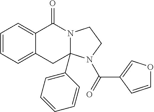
C1=CC=C2C(=C1)C(=O)N1C(C3=CC=CC=C3)(C2)N(C(=O)C2=COC=C2)CC1
